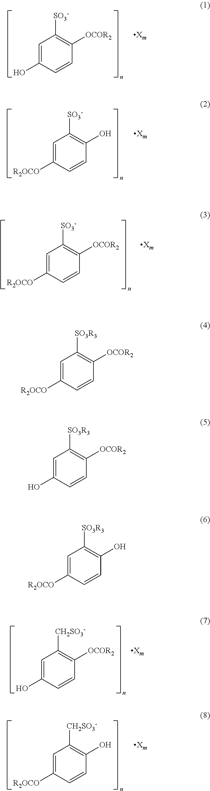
C1=C(O)C=CC([OCOR2])=C1[SO3-].C1=C([R2OCO])C=CC(O)=C1[SO3-].C1=C([R2OCO])C=CC([OCOR2])=C1[SO3-].C1=C(O)C=CC([OCOR2])=C1[CH2SO3-].C1=C([R2OCO])C=CC(O)=C1[CH2SO3-].C1=C([R2OCO])C=CC([OCOR2])=C1[SO3R3].C1=C(O)C=CC([OCOR2])=C1[SO3R3].C1=C([R2OCO])C=CC(O)=C1[SO3R3]
